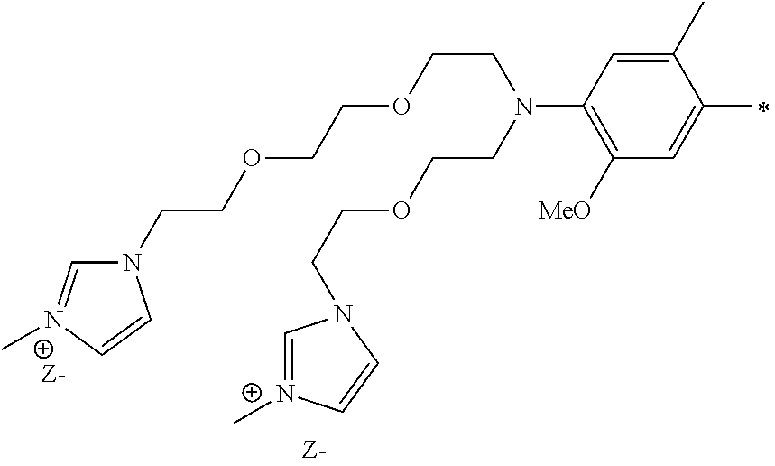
N1(CCOCCOCCN(C2=C([MeO])C=C(C)C(C)=C2)CCOCCN2C=N(C)C=C2)C=[N+](C)C=C1
